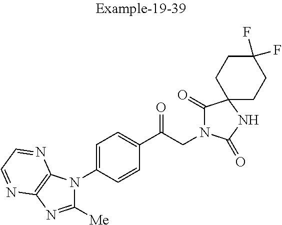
C1(C(CN2C(=O)C3(NC2=O)CCC(F)(F)CC3)=O)=CC=C(N2C([Me])=NC3=C2N=CC=N3)C=C1
